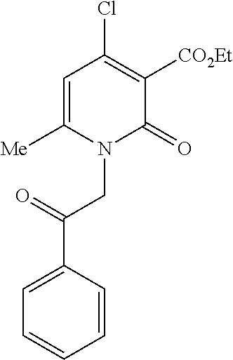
N1(CC(C2=CC=CC=C2)=O)C(=O)C([CO2Et])=C(Cl)C=C1[Me]
